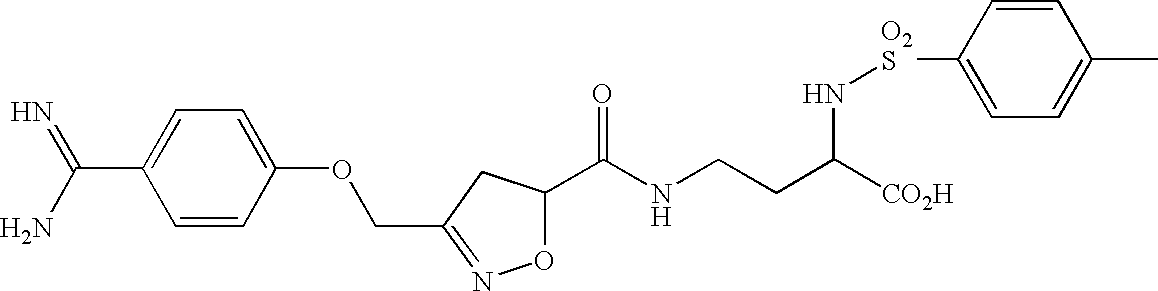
C1=C(C(N)=N)C=CC(OCC2=NOC(C(NCCC([CO2H])N[O2S]C3=CC=C(C)C=C3)=O)C2)=C1
